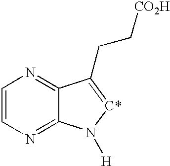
C1=CN=C2C(=N1)C(CC[CO2H])=[C*]N2[H]
